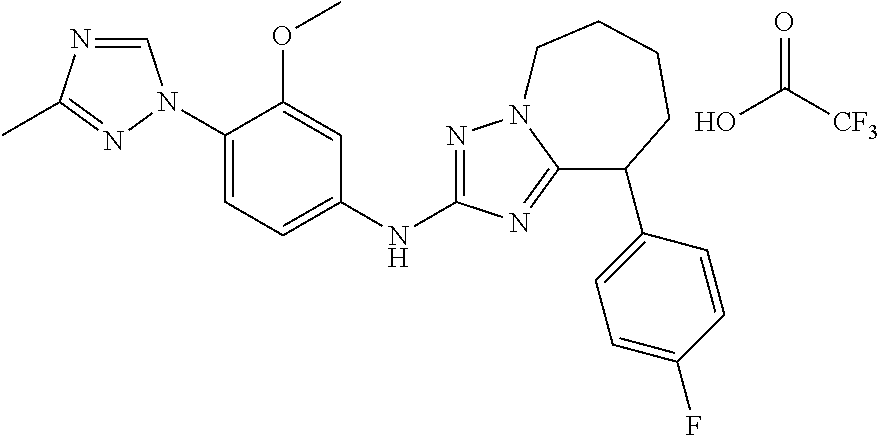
C1=NC(C)=NN1C1=CC=C(NC2=NN3C(=N2)C(C2=CC=C(F)C=C2)CCCC3)C=C1OC.O=C([CF3])O
